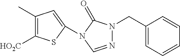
[HO2C]C1=C(C)C=C(N2C(=O)N(CC3=CC=CC=C3)N=C2)S1
